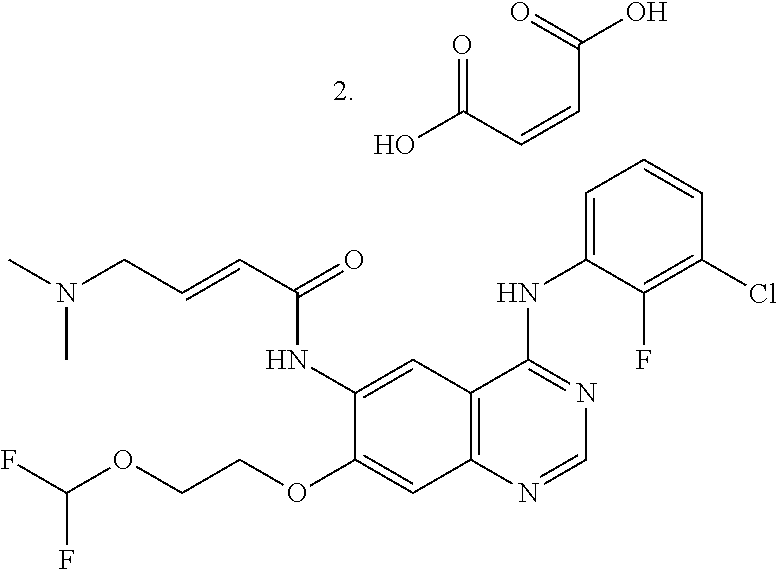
N(C)(C)CC=CC(=O)NC1=CC2=C(C=C1OCCOC(F)F)N=CN=C2NC1=CC=CC(Cl)=C1F.O=C(C=CC(O)=O)O
